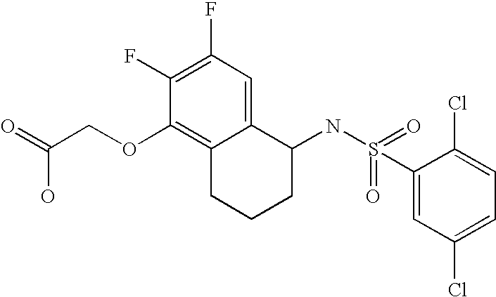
C1(F)=C(F)C=C2C(=C1OCC(=O)O)CCCC2NS(=O)(C1=CC(Cl)=CC=C1Cl)=O
